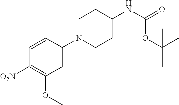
C1=C(N2CCC(NC(=O)OC(C)(C)C)CC2)C=CC([O2N])=C1OC
